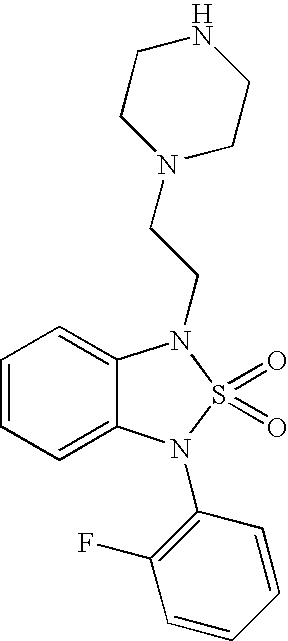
C1=CC=C2C(=C1)N(CCN1CCNCC1)S(=O)(=O)N2C1=C(F)C=CC=C1
